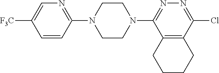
C1=CC(N2CCN(C3=NN=C(Cl)C4=C3CCCC4)CC2)=NC=C1[F3C]
